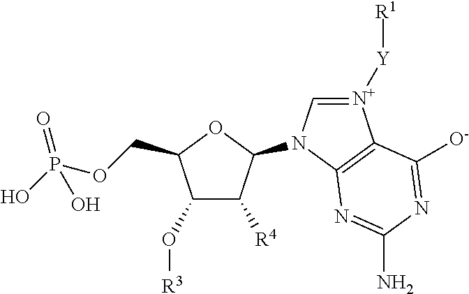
C1(O[R3])C([R4])C(N2C=[N+]([Y][R1])C3=C2N=C(N)N=C3[O-])OC1COP(O)(=O)O
